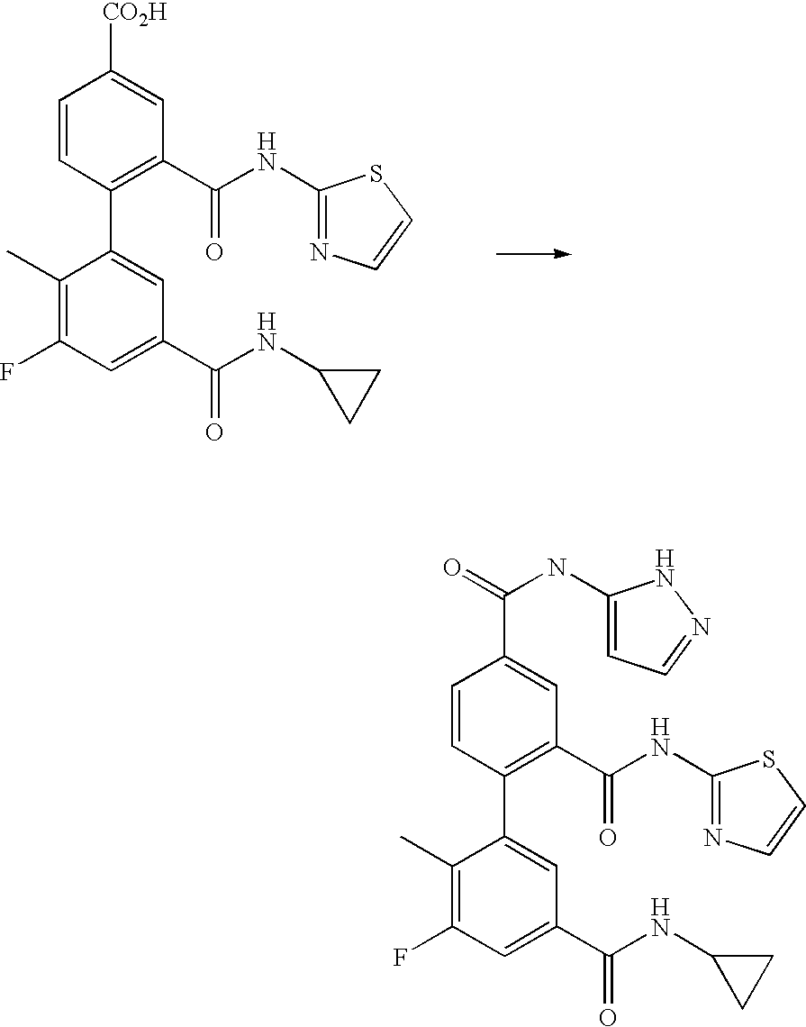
C1(C)=C(F)C=C(C(=O)NC2CC2)C=C1C1=C(C(NC2=NC=CS2)=O)C=C([CO2H])C=C1.C1(C)=C(F)C=C(C(=O)NC2CC2)C=C1C1=C(C(NC2=NC=CS2)=O)C=C(C(=O)NC2=CC=NN2)C=C1
